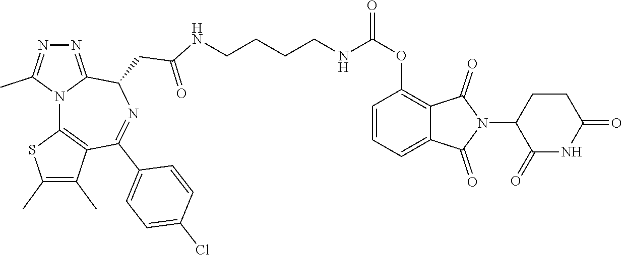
C(NC(OC1=C2C(=CC=C1)C(=O)N(C1C(=O)NC(=O)CC1)C2=O)=O)CCCNC(CC1C2=NN=C(C)N2C2=C(C(C)=C(C)S2)C(C2=CC=C(Cl)C=C2)=N1)=O
